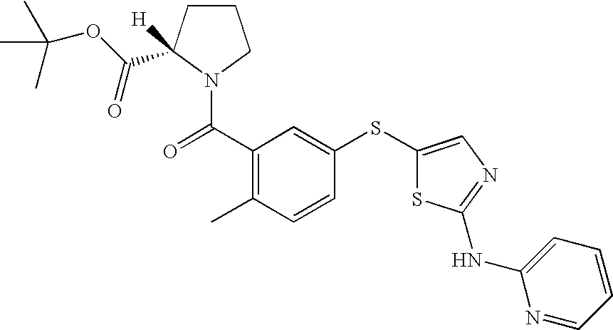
C(C1=C(C)C=CC(SC2=CN=C(NC3=CC=CC=N3)S2)=C1)(=O)N1C(C(OC(C)(C)C)=O)([H])CCC1
